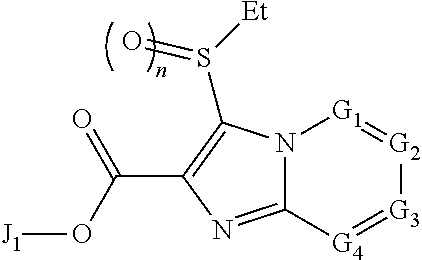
C(C1=C(S(=O)[Et])N2C(=N1)[G4]=[G3][G2]=[G1]2)(=O)O[J1]
